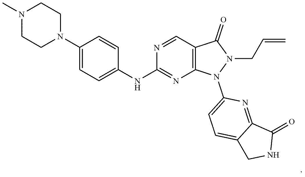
N1(C)CCN(C2=CC=C(NC3=NC4=C(C=N3)C(=O)N(CC=C)N4C3=CC=C4C(=N3)C(=O)NC4)C=C2)CC1
